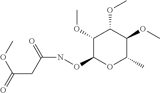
C1(OC)C(ONC(=O)CC(=O)OC)OC(C)C(OC)C1OC
